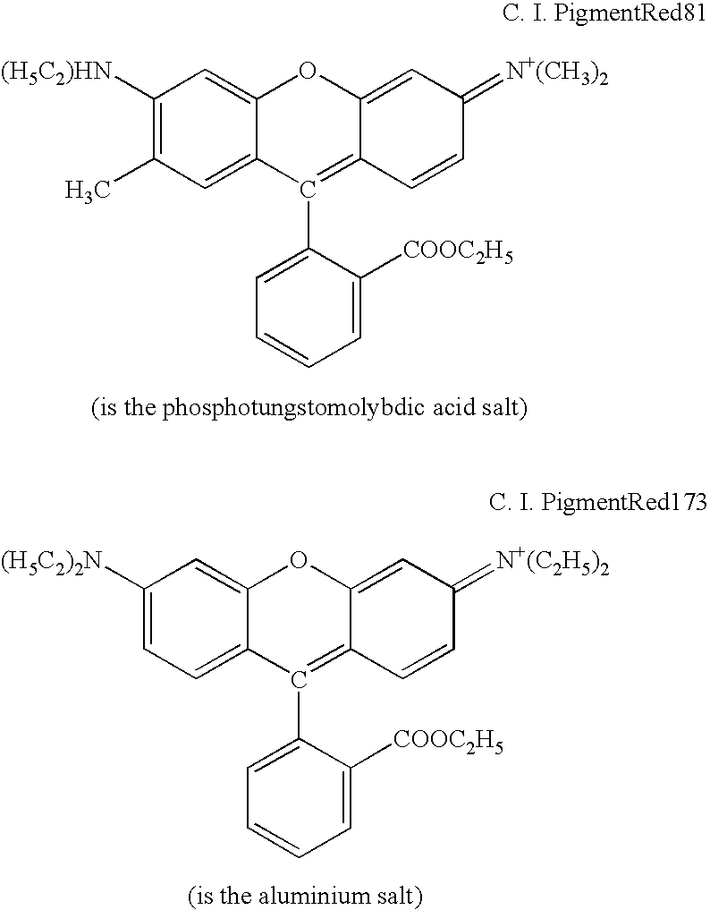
C1([(H5C2)2N])=CC=C2C(=C1)OC1=CC(=[N+(C2H5)2])C=CC1=C2C1=CC=CC=C1[COOC2H5].C1([(H5C2)HN])=C(C)C=C2C(=C1)OC1=CC(=[N+(CH3)2])C=CC1=C2C1=CC=CC=C1[COOC2H5]
